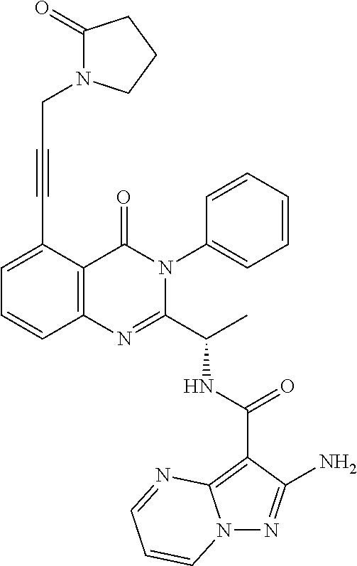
C1(C(NC(C2=NC3=C(C(=O)N2C2=CC=CC=C2)C(C#CCN2C(=O)CCC2)=CC=C3)C)=O)=C2N(N=C1N)C=CC=N2
